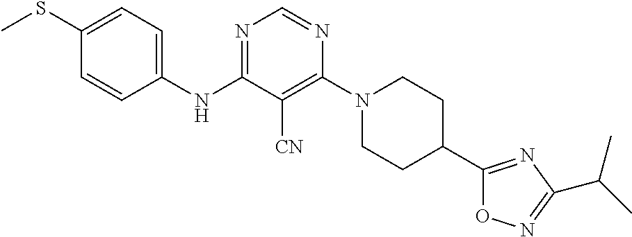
C1(SC)=CC=C(NC2=NC=NC(N3CCC(C4=NC(C(C)C)=NO4)CC3)=C2[CN])C=C1
